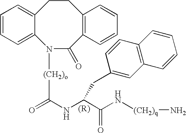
C1=CC=C2C(=C1)CCC1=C(C(=O)N2[(CH2)o]C(=O)NC(C(N[(CH2)q]N)=O)CC2=CC3=C(C=C2)C=CC=C3)C=CC=C1
